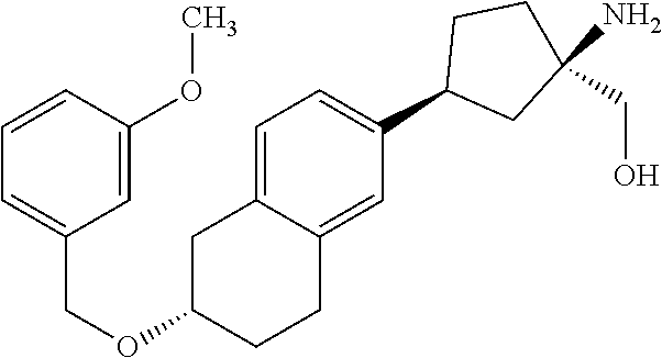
C1=C2C(=CC(C3CC(N)(CO)CC3)=C1)CCC(OCC1=CC=CC(OC)=C1)C2
